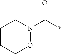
C(*)(=O)N1OCCCC1
